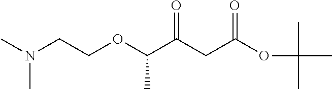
C(C(CC(OC(C)(C)C)=O)=O)(OCCN(C)C)C
